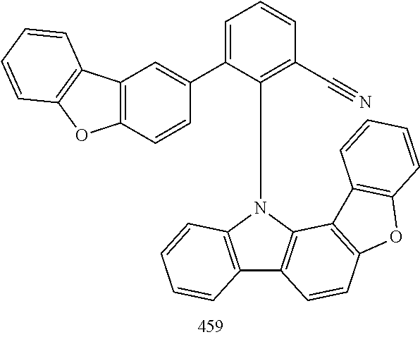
C12=C(C=CC(C3=CC=CC(C#N)=C3N3C4=C(C5=C3C=CC=C5)C=CC3=C4C4=C(O3)C=CC=C4)=C1)OC1=C2C=CC=C1
